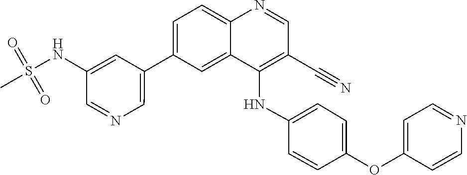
C1(NS(C)(=O)=O)=CC(C2=CC=C3C(=C2)C(NC2=CC=C(OC4=CC=NC=C4)C=C2)=C(C#N)C=N3)=CN=C1
